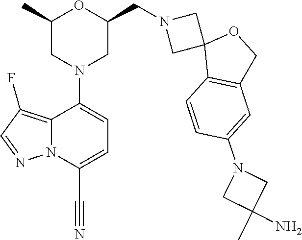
C1(C)CN(C2=CC=C(C#N)N3C2=C(F)C=N3)CC(CN2CC3(C2)C2=C(CO3)C=C(N3CC(C)(N)C3)C=C2)O1
